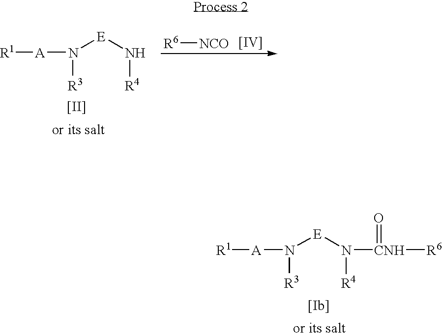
N([E]N[R4])([A][R1])[R3].[[II]].[R6][NCO].[[IV]].N([E]N([R4])[CNH]([R6])=O)([A][R1])[R3].[[Ib]]
